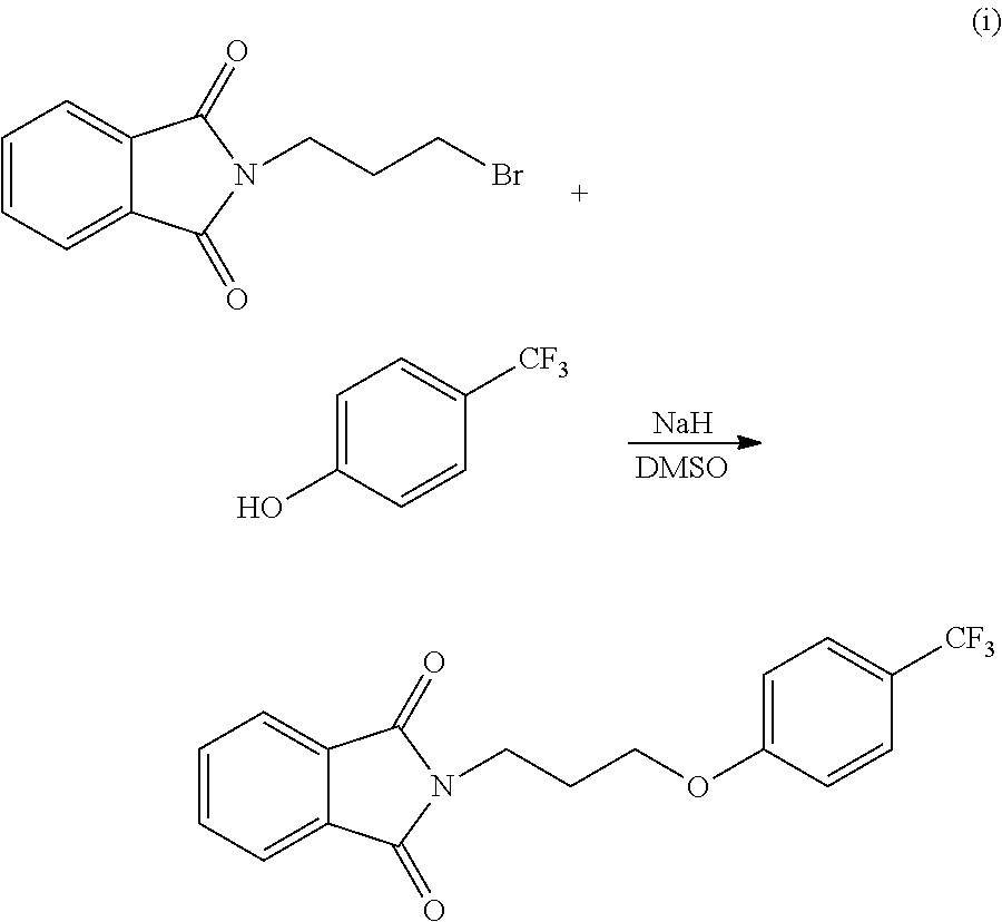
C1=CC=C2C(=C1)C(=O)N(CCCBr)C2=O.[Na].C1=C(O)C=CC([CF3])=C1.C1=CC=C2C(=C1)C(=O)N(CCCOC1=CC=C([CF3])C=C1)C2=O
